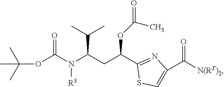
CC(OC(N([R3])C(CC(C1=NC(C([N(RT)2])=O)=CS1)OC(=O)C)C(C)C)=O)(C)C
